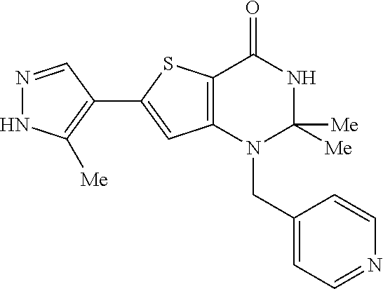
C12=C(N(CC3=CC=NC=C3)C([Me])([Me])NC1=O)C=C(C1=C([Me])NN=C1)S2
